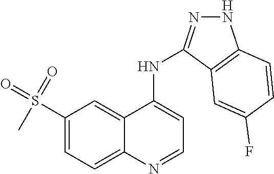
S(C1=CC=C2C(=C1)C(NC1=NNC3=C1C=C(F)C=C3)=CC=N2)(=O)(=O)C
